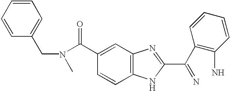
C12=C(C=C(C(=O)N(CC3=CC=CC=C3)C)C=C1)N=C(C(C1=C(N)C=CC=C1)=N)N2
